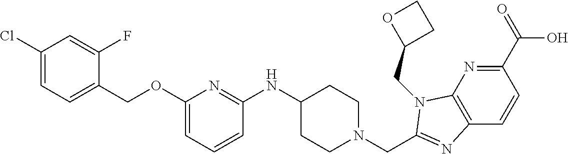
C1(C(=O)O)=NC2=C(C=C1)N=C(CN1CCC(NC3=NC(OCC4=CC=C(Cl)C=C4F)=CC=C3)CC1)N2CC1CCO1
